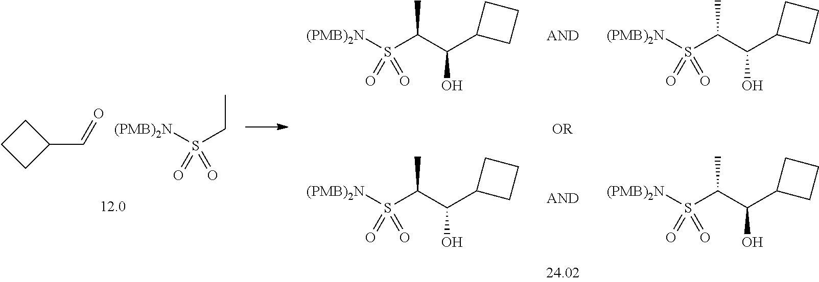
C1CCC1C=O.[(PMB)2N]S(CC)(=O)=O.[(PMB)2N]S(C(C)C(C1CCC1)O)(=O)=O.[(PMB)2N]S(C(C)C(C1CCC1)O)(=O)=O.[(PMB)2N]S(C(C)C(C1CCC1)O)(=O)=O.[(PMB)2N]S(C(C)C(C1CCC1)O)(=O)=O
